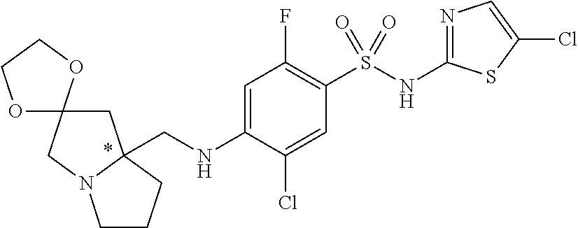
C1C2(CN3C1(CNC1=CC(F)=C(S(NC4=NC=C(Cl)S4)(=O)=O)C=C1Cl)CCC3)OCCO2
